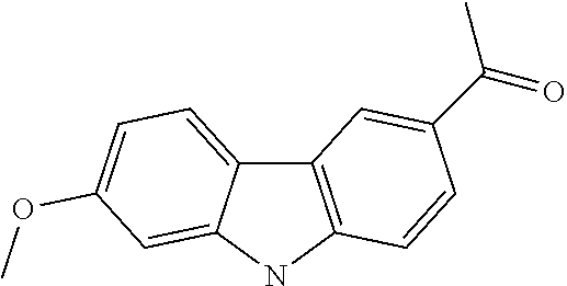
C12=CC=C(OC)C=C1NC1=C2C=C(C(=O)C)C=C1
